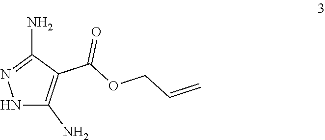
C1(N)=C(C(=O)OCC=C)C(N)=NN1
